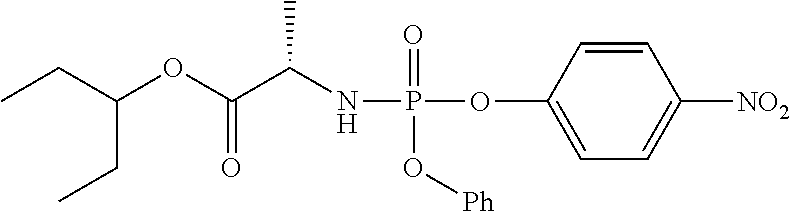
C1=CC(OP(=O)(O[Ph])NC(C(OC(CC)CC)=O)C)=CC=C1[NO2]
